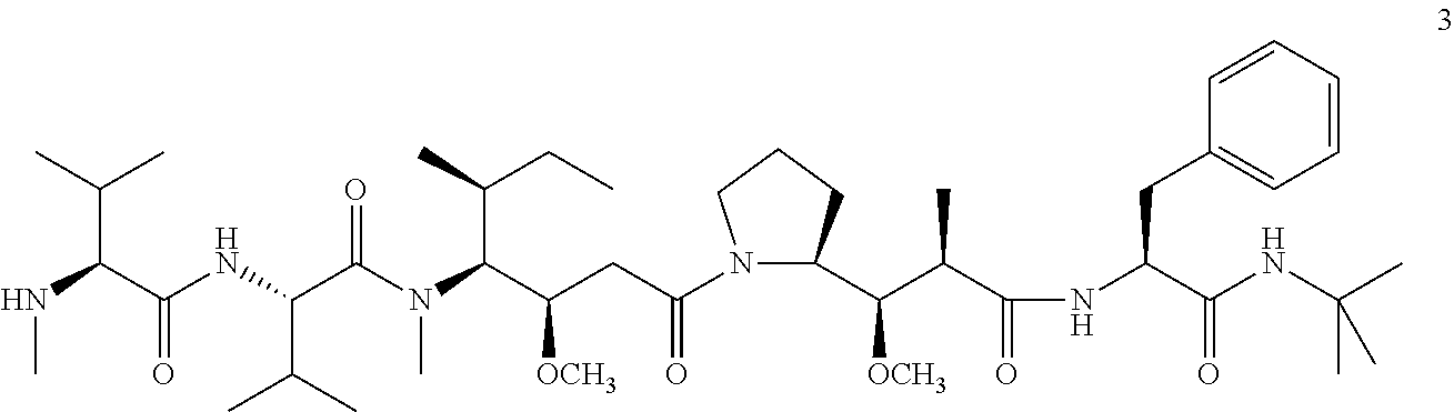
N(C(C(NC(C(N(C(C(CC(N1C(C(C(C(=O)NC(C(NC(C)(C)C)=O)CC2=CC=CC=C2)C)[OCH3])CCC1)=O)[OCH3])C(C)CC)C)=O)C(C)C)=O)C(C)C)C
